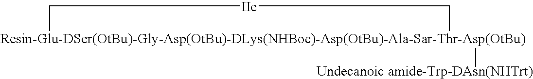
[Resin-Glu-DSer(OtBu)-Gly-Asp(OtBu)-DLys(NHBoc)-Asp(OtBu)-Ala-Sar-Thr-Asp(OtBu)]1([Undecanoic amide-Trp-DAsn(NHTrt)])C[IIe]C1
